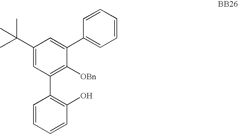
C1(C(C)(C)C)=CC(C2=C(O)C=CC=C2)=C([OBn])C(C2=CC=CC=C2)=C1
